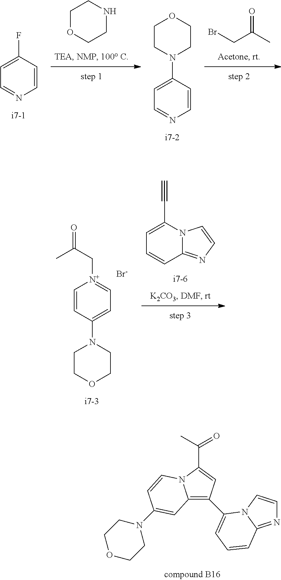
C1OCCNC1.C1=NC=CC(F)=C1.BrCC(C)=O.C1=NC=CC(N2CCOCC2)=C1.C1=C(C#C)N2C(=NC=C2)C=C1.C1=[N+](CC(=O)C)C=CC(N2CCOCC2)=C1.[Br-].C12=C(C3=CC=CC4=NC=CN43)C=C(C(=O)C)N1C=CC(N1CCOCC1)=C2
